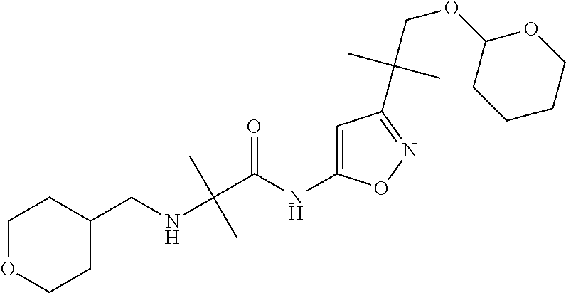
C(C)(C(=O)NC1=CC(C(C)(COC2CCCCO2)C)=NO1)(NCC1CCOCC1)C
